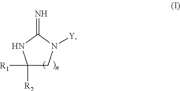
C1([R2])([R1])CN([Y])C(=N)N1
